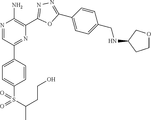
N1=CC(C2=CC=C(S(=O)(C(C)CCO)=O)C=C2)=NC(C2=NN=C(C3=CC=C(CNC4CCOC4)C=C3)O2)=C1N
